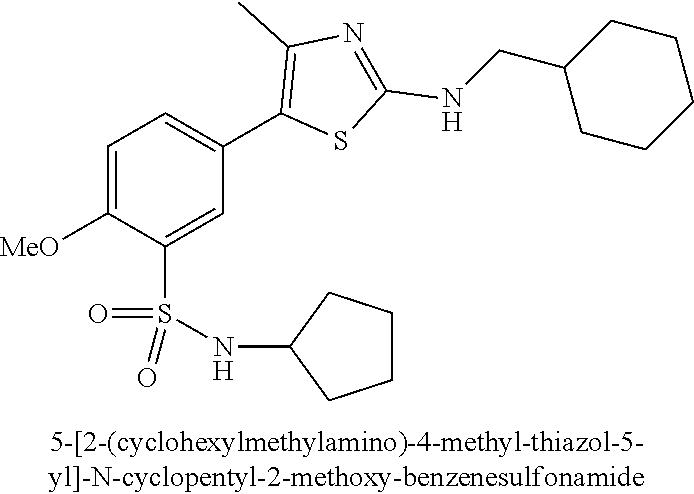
C1=C([MeO])C(S(NC2CCCC2)(=O)=O)=CC(C2=C(C)N=C(NCC3CCCCC3)S2)=C1
